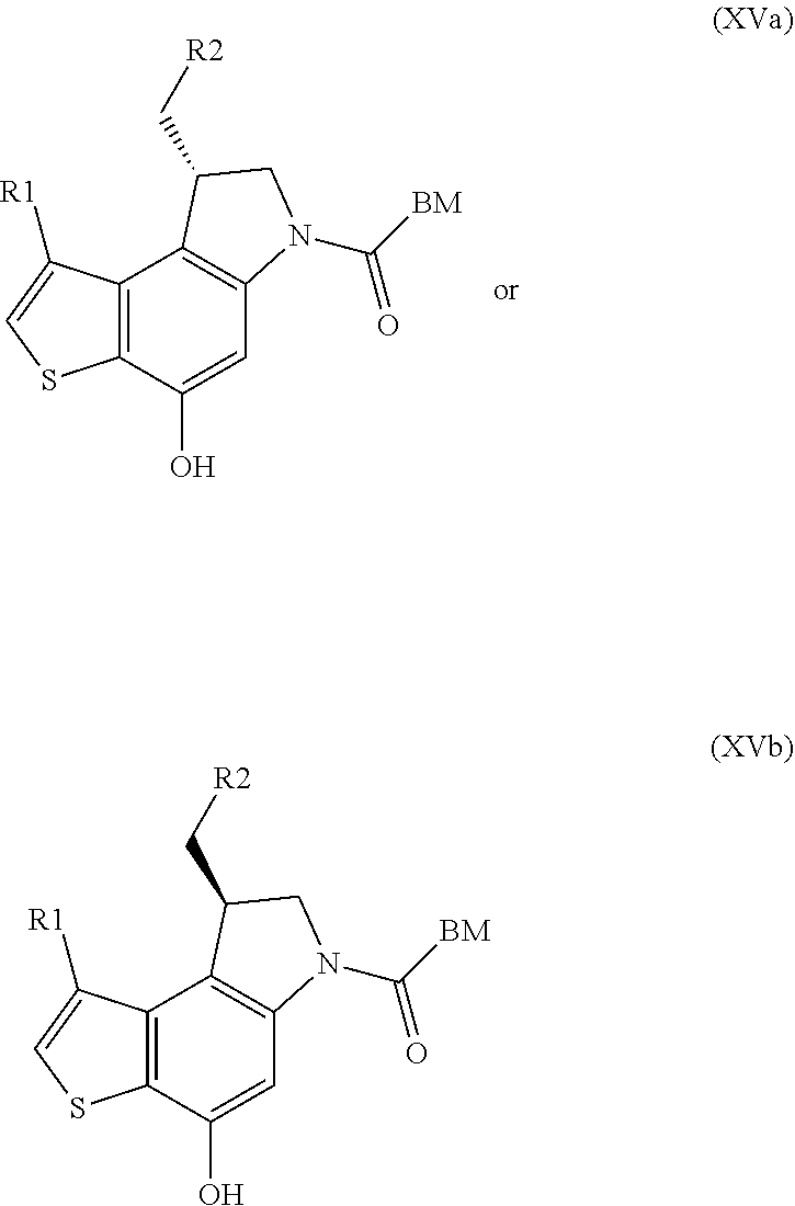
C12=C(C(O)=CC3=C1C(C[R2])CN3C([BM])=O)SC=C2[R1].C12=C(C(O)=CC3=C1C(C[R2])CN3C([BM])=O)SC=C2[R1]
